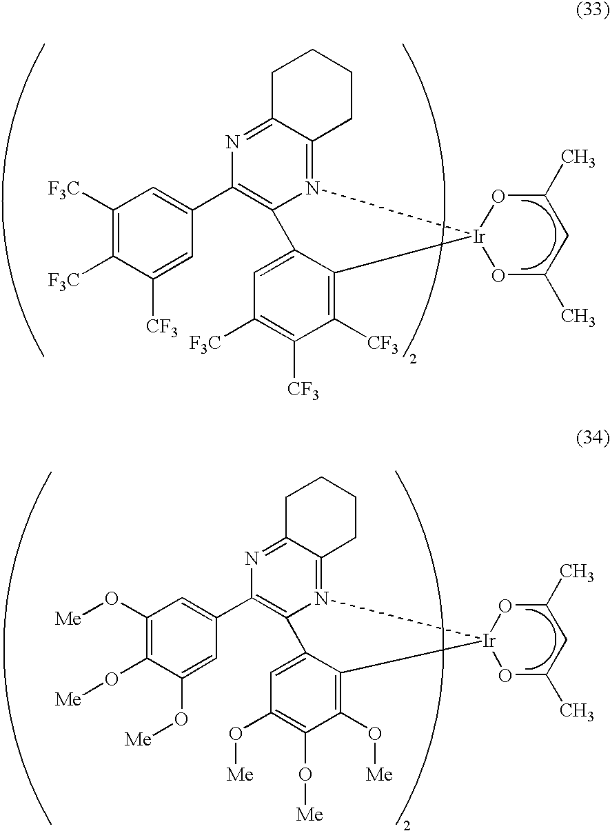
C1([F3C])=C([F3C])C([CF3])=CC(C2=C3N(=C4C(=N2)CCCC4)[Ir]2(C4=C([CF3])C([CF3])=C([F3C])C=C34)OC(C)CC(C)O2)=C1.C1(O[Me])=C(O[Me])C(O[Me])=CC(C2=C3N(=C4C(=N2)CCCC4)[Ir]2(C4=C(O[Me])C(O[Me])=C(O[Me])C=C34)OC(C)CC(C)O2)=C1
